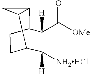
C1CC2C3C(C1C(C)([H])([NH2HCl])C2(C(=O)[OMe])[H])C3
